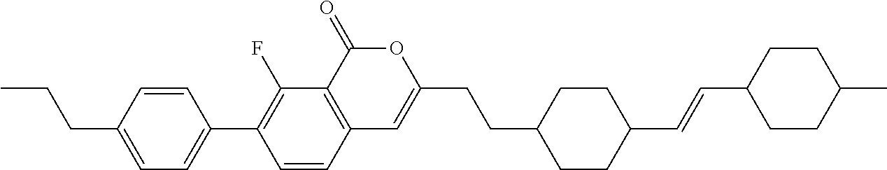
C12=C(C(=O)OC(CCC3CCC(C=CC4CCC(C)CC4)CC3)=C1)C(F)=C(C1=CC=C(CCC)C=C1)C=C2
